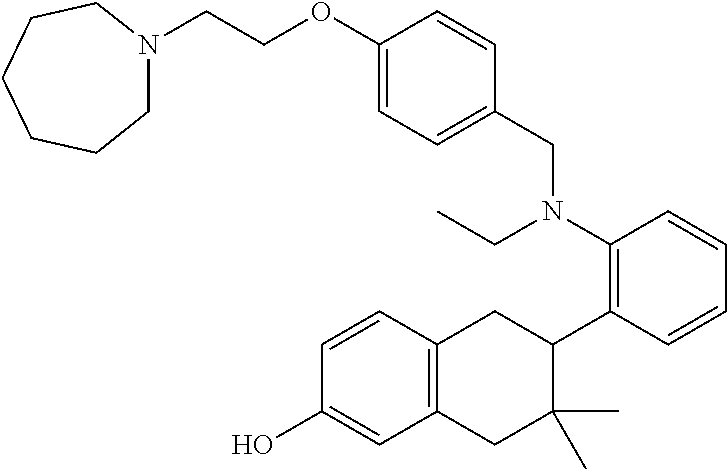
C1(CN(C2=C(C3CC4=C(CC3(C)C)C=C(O)C=C4)C=CC=C2)CC)=CC=C(OCCN2CCCCCC2)C=C1
